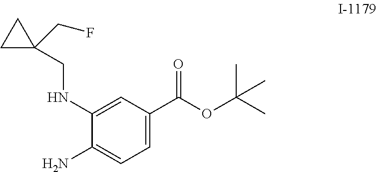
C1(C(OC(C)(C)C)=O)=CC=C(N)C(NCC2(CF)CC2)=C1
